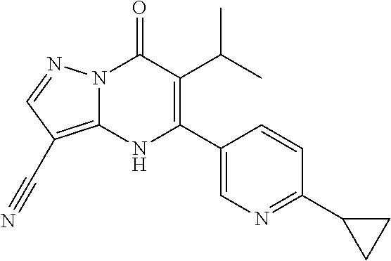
N12C(=C(C#N)C=N1)NC(C1=CN=C(C3CC3)C=C1)=C(C(C)C)C2=O
